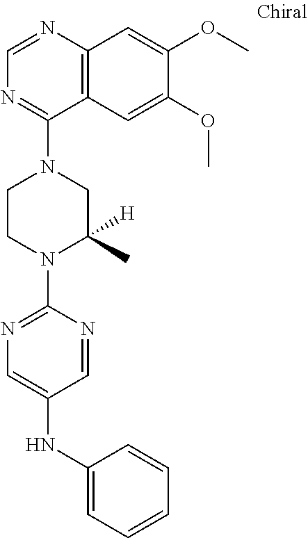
C12=C(N=CN=C1N1CCN(C3=NC=C(NC4=CC=CC=C4)C=N3)C(C)([H])C1)C=C(OC)C(OC)=C2
